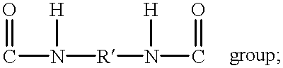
C(N([H])[R]N(C=O)[H])=O
